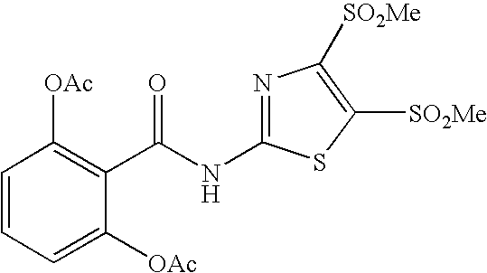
C1=CC=C([OAc])C(C(NC2=NC([SO2Me])=C([SO2Me])S2)=O)=C1[OAc]
